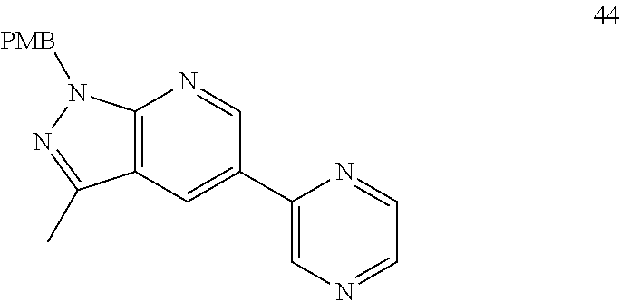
C12=C(C=C(C3=CN=CC=N3)C=N1)C(C)=NN2[PMB]
